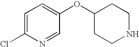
C1(OC2CCNCC2)=CC=C(Cl)N=C1
